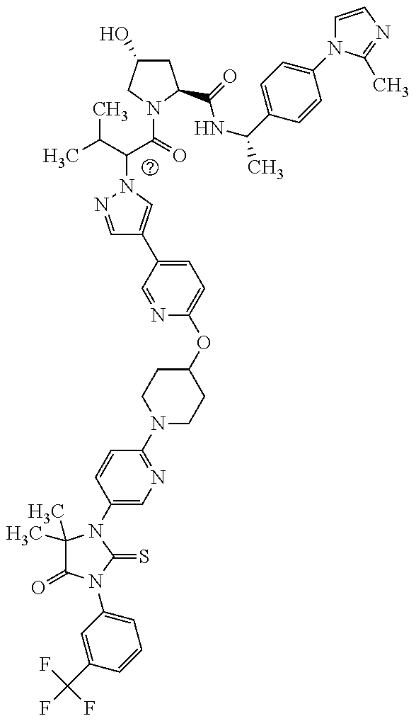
C1(C)(C)C(=O)N(C2=CC=CC(C(F)(F)F)=C2)C(=S)N1C1=CN=C(N2CCC(OC3=CC=C(C4=CN(C(C(C)C)C(=O)N5CC(O)CC5C(=O)NC(C)C5=CC=C(N6C=CN=C6C)C=C5)N=C4)C=N3)CC2)C=C1
